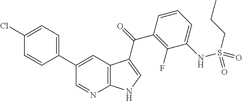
C12=C(C=C(C3=CC=C(Cl)C=C3)C=N1)C(C(=O)C1=C(F)C(NS(CCC)(=O)=O)=CC=C1)=CN2
